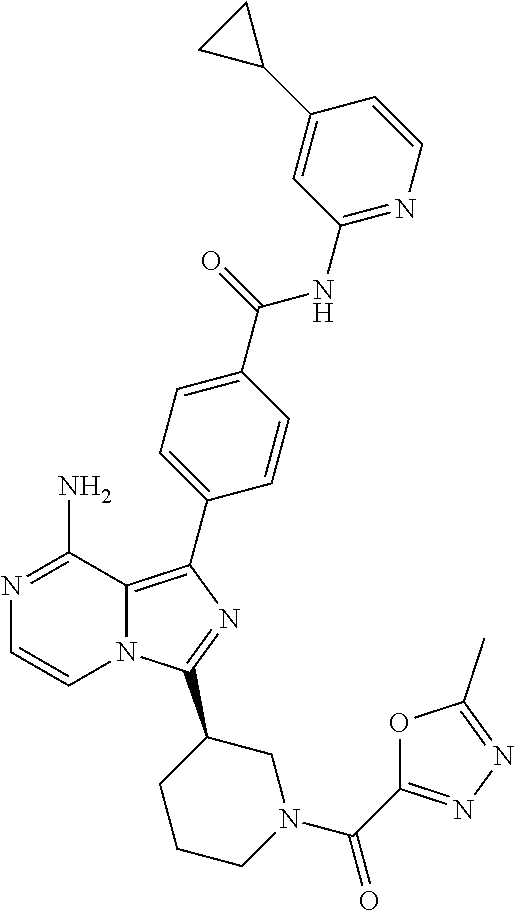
N1=C(N)C2=C(C3=CC=C(C(=O)NC4=NC=CC(C5CC5)=C4)C=C3)N=C(C3CCCN(C(=O)C4=NN=C(C)O4)C3)N2C=C1
